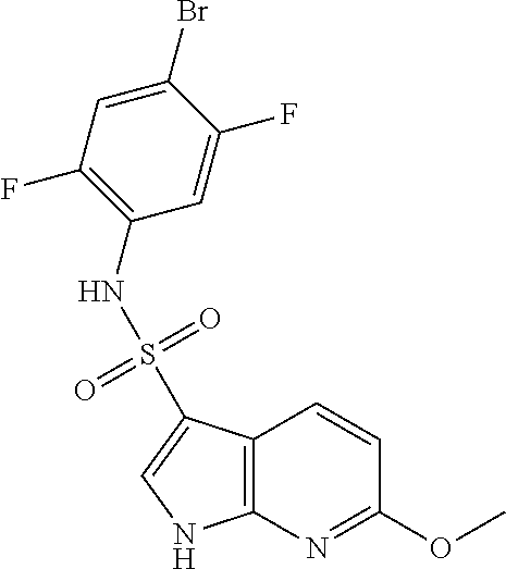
C12=C(N=C(OC)C=C1)NC=C2S(=O)(=O)NC1=C(F)C=C(Br)C(F)=C1
